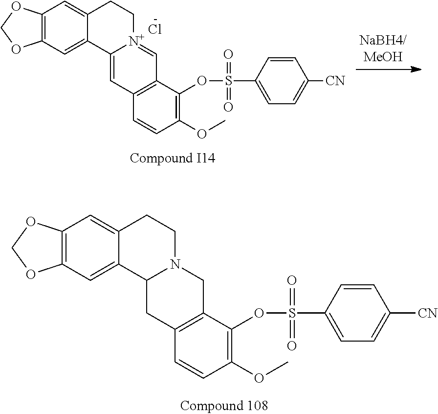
C1(OC)=C(OS(C2=CC=C([CN])C=C2)(=O)=O)C2=C(C=C1)C=C1[N+](=C2)CCC2=CC3=C(C=C12)OCO3.Cl.C1(OC)=C(OS(C2=CC=C([CN])C=C2)(=O)=O)C2=C(C=C1)CC1N(C2)CCC2=CC3=C(C=C12)OCO3
